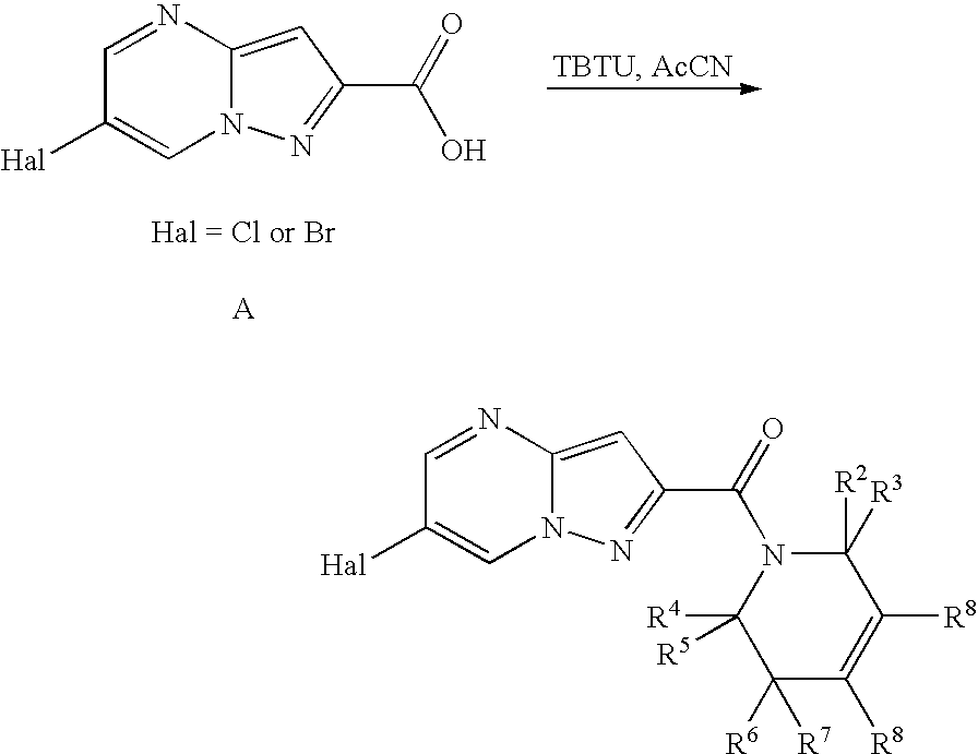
C1=NC2=CC(C(=O)O)=NN2C=C1[Hal].C1=NC2=CC(C(=O)N3C([R4])([R5])C([R6])([R7])C([R8])=C([R8])C3([R3])[R2])=NN2C=C1[Hal]
